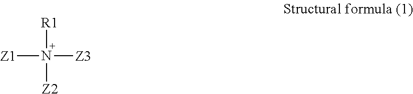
N([R1])([Z1])([Z2])[Z3]
